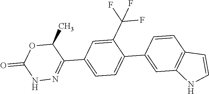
N1N=C(C2=CC=C(C3=CC4=C(C=C3)C=CN4)C(C(F)(F)F)=C2)C(C)OC1=O
